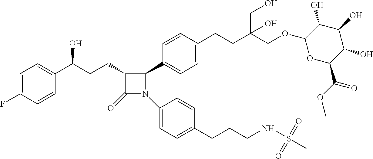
C1=C(F)C=CC(C(CCC2C(=O)N(C3=CC=C(CCCNS(C)(=O)=O)C=C3)C2C2=CC=C(CCC(COC3OC(C(OC)=O)C(O)C(O)C3O)(CO)O)C=C2)O)=C1
